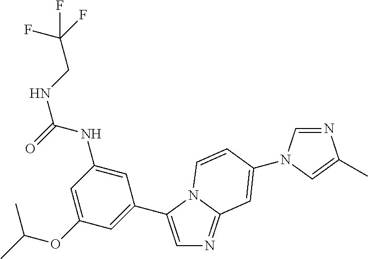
C1=C(OC(C)C)C=C(C2=CN=C3N2C=CC(N2C=NC(C)=C2)=C3)C=C1NC(=O)NCC(F)(F)F
